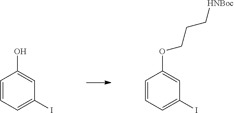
C1=CC=C(I)C=C1O.C1=CC=C(I)C=C1OCCC[HNBoc]
